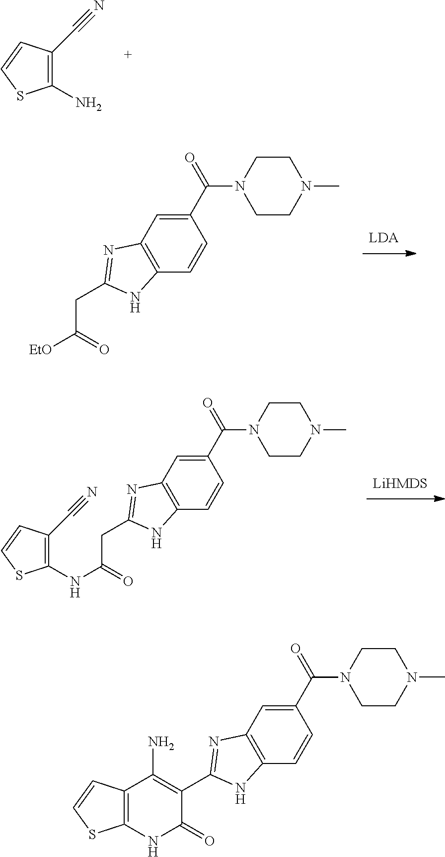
C1(C(=O)N2CCN(C)CC2)=CC2=C(NC(C3=C(N)C4=C(NC3=O)SC=C4)=N2)C=C1.C1(C(=O)N2CCN(C)CC2)=CC2=C(NC(CC(NC3=C(C#N)C=CS3)=O)=N2)C=C1.C1(C(=O)N2CCN(C)CC2)=CC2=C(NC(CC([EtO])=O)=N2)C=C1.C(C1=C(N)SC=C1)#N
